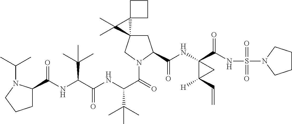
C(C(NC(C(=O)N1CC2(CC1C(=O)NC1(C(=O)NS(=O)(=O)N3CCCC3)C([H])(C=C)C1)C1(C2(C)C)CCC1)C(C)(C)C)=O)(C(C)(C)C)NC(=O)C1CCCN1C(C)C
